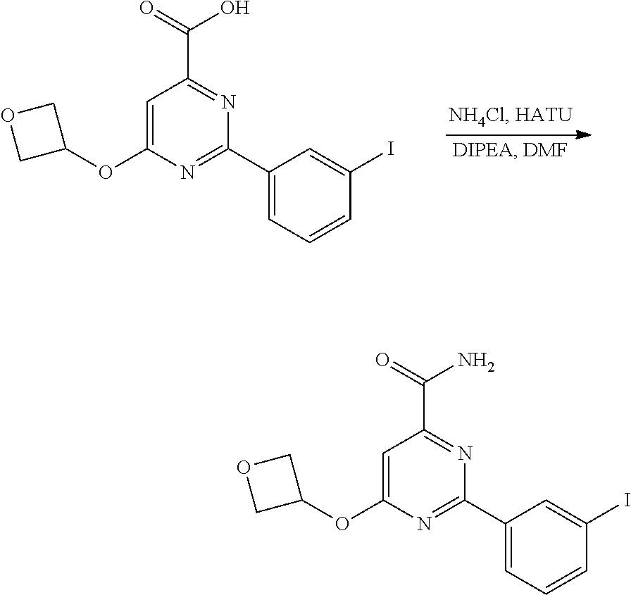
C1=C(OC2COC2)N=C(C2=CC=CC(I)=C2)N=C1C(=O)O.C1=C(OC2COC2)N=C(C2=CC=CC(I)=C2)N=C1C(=O)N
